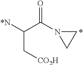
N1(C(C([*N])C[CO2H])=O)CC1
